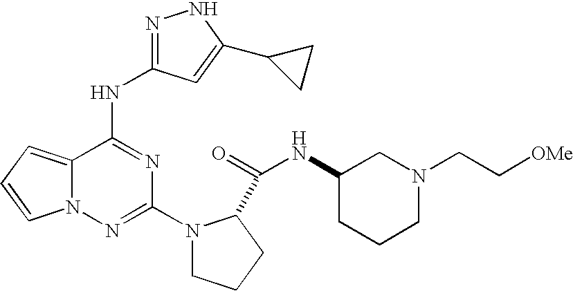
N1=C(NC2=NC(N3CCCC3C(=O)NC3CCCN(CC[OMe])C3)=NN3C2=CC=C3)C=C(C2CC2)N1
